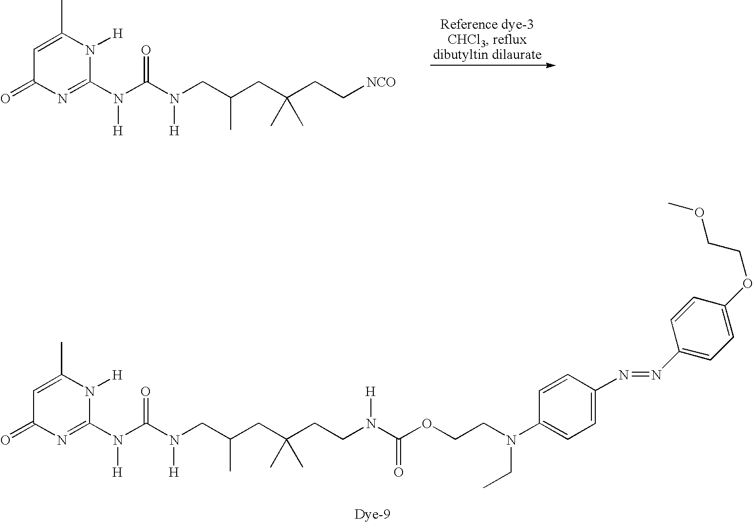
C1=C(C)N([H])C(N(C(N(CC(CC(CC[NCO])(C)C)C)[H])=O)[H])=NC1=O.C1=C(C)N([H])C(N(C(N(CC(CC(CCN(C(OCCN(C2=CC=C(N=NC3=CC=C(OCCOC)C=C3)C=C2)CC)=O)[H])(C)C)C)[H])=O)[H])=NC1=O
